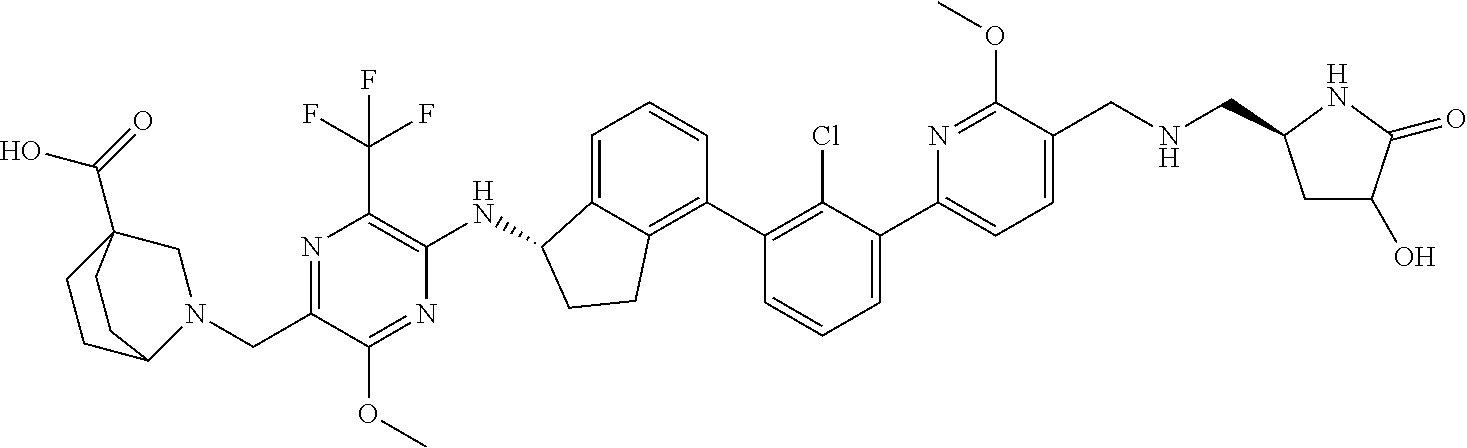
C(C1=NC(C(F)(F)F)=C(NC2C3=CC=CC(C4=C(Cl)C(C5=CC=C(CNCC6CC(O)C(=O)N6)C(OC)=N5)=CC=C4)=C3CC2)N=C1OC)N1C2CCC(C(O)=O)(C1)CC2
